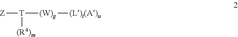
[Z][T]([(R4)m])[(W)g][(L)t(A)u]
